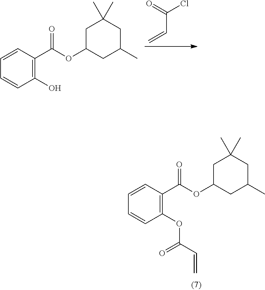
C(Cl)(=O)C=C.C1(O)=C(C(OC2CC(C)CC(C)(C)C2)=O)C=CC=C1.C1(OC(C=C)=O)=C(C(OC2CC(C)CC(C)(C)C2)=O)C=CC=C1
